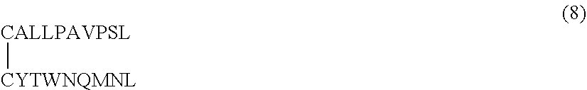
[CALLPAVPSL][CYTWNQMNL]
